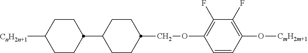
C1([CnH2n+1])CCC(C2CCC(COC3=C(F)C(F)=C(O[CmH2m+1])C=C3)CC2)CC1
